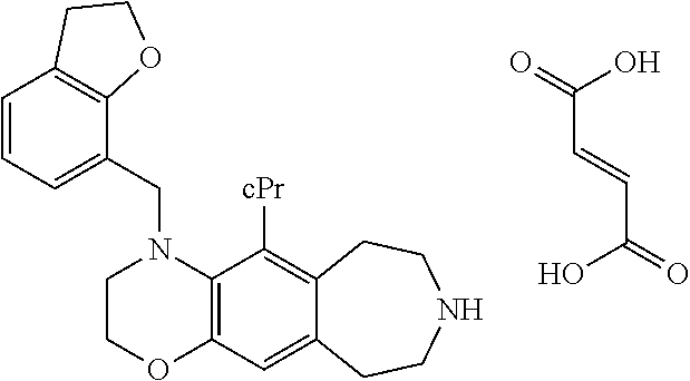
C(C=CC(=O)O)(=O)O.C1COC2=C(N1CC1=CC=CC3=C1OCC3)C([cPr])=C1C(=C2)CCNCC1
